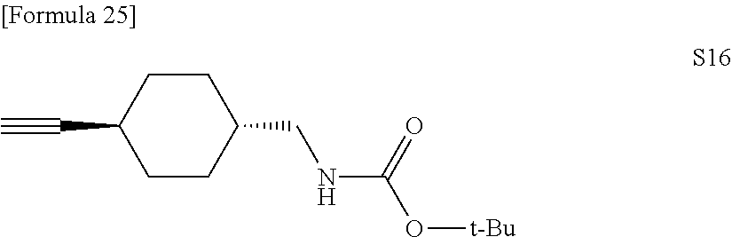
C1CC(CNC(O[t-Bu])=O)CCC1C#C
